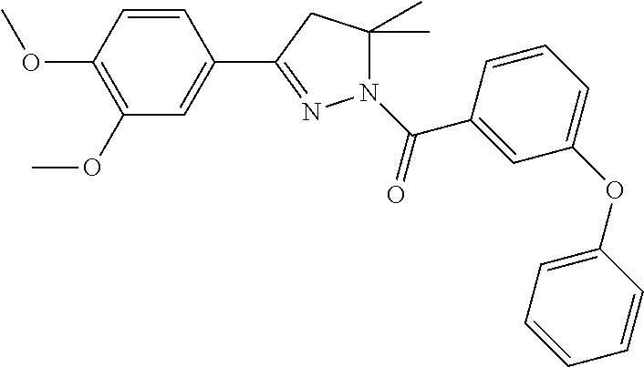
C1=CC(OC)=C(OC)C=C1C1=NN(C(C2=CC(OC3=CC=CC=C3)=CC=C2)=O)C(C)(C)C1
